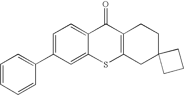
C1=CC=CC(C2=CC=C3C(=C2)SC2=C(C3=O)CCC3(C2)CCC3)=C1
